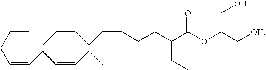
C(CC=CCC=CCC)=CCC=CCC=CCCC(C(=O)OC(CO)C[OH])CC
